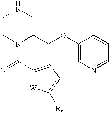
C1CN(C(=O)C2=CC=C([Rd])[W]2)C(COC2=CN=CC=C2)CN1
